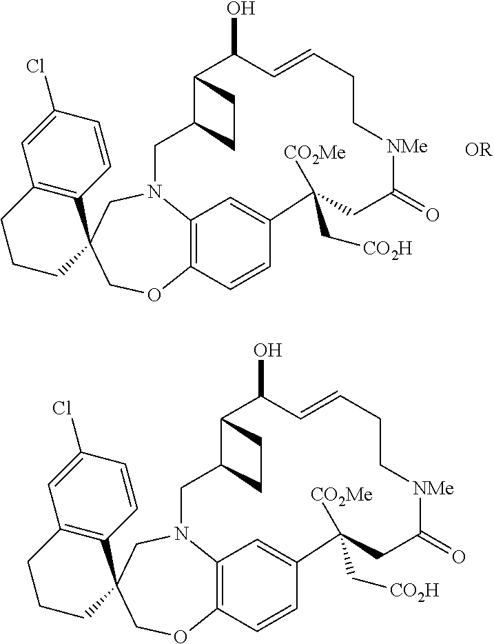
C12=C(CCCC13COC1=C4C=C(C=C1)C(C[CO2H])([CO2Me])CC(=O)[NMe]CCC=CC(O)C1C(CN4C3)CC1)C=C(Cl)C=C2.C12=C(CCCC13COC1=C4C=C(C=C1)C(C[CO2H])([CO2Me])CC(=O)[NMe]CCC=CC(O)C1C(CN4C3)CC1)C=C(Cl)C=C2
